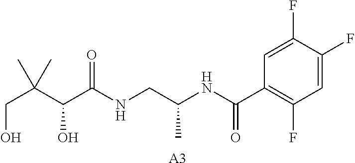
N(CC(C)NC(C1=C(F)C=C(F)C(F)=C1)=O)C(C(C(CO)(C)C)O)=O.[A3]
